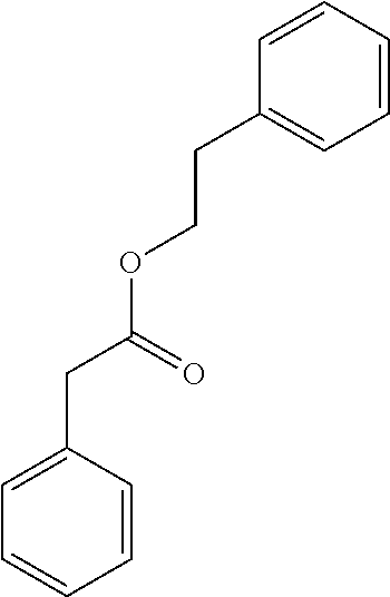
C1=C(CC(OCCC2=CC=CC=C2)=O)C=CC=C1
